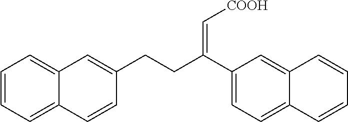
C1=CC=C2C(=C1)C=C(CCC(C1=CC=C3C(=C1)C=CC=C3)=C[COOH])C=C2
